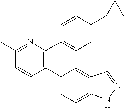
C1(C2=CC=C3C(=C2)C=NN3)=C(C2=CC=C(C3CC3)C=C2)N=C(C)C=C1
